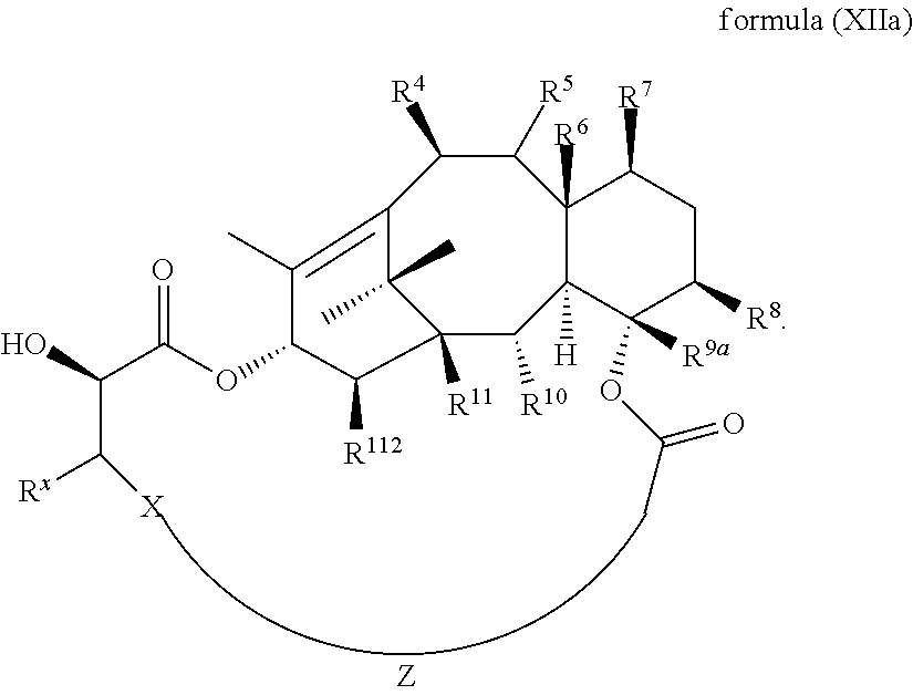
C1([R5])C([R4])C2=C(C)C(OC(C(O)C([X])[Rx])=O)C([R112])C([R11])(C2(C)C)C([R10])C2([H])C1([R6])C([R7])CC([R8])C2([R9a])OC(C)=O
